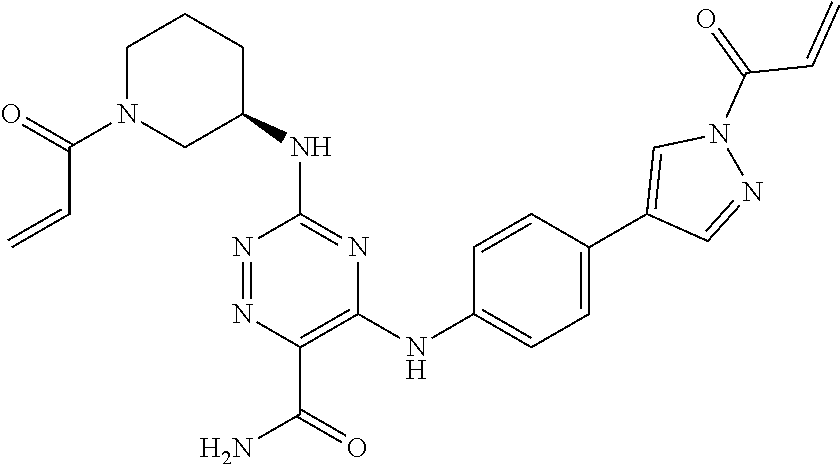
C1(NC2CCCN(C(C=C)=O)C2)=NC(NC2=CC=C(C3=CN(C(=O)C=C)N=C3)C=C2)=C(C(=O)N)N=N1
